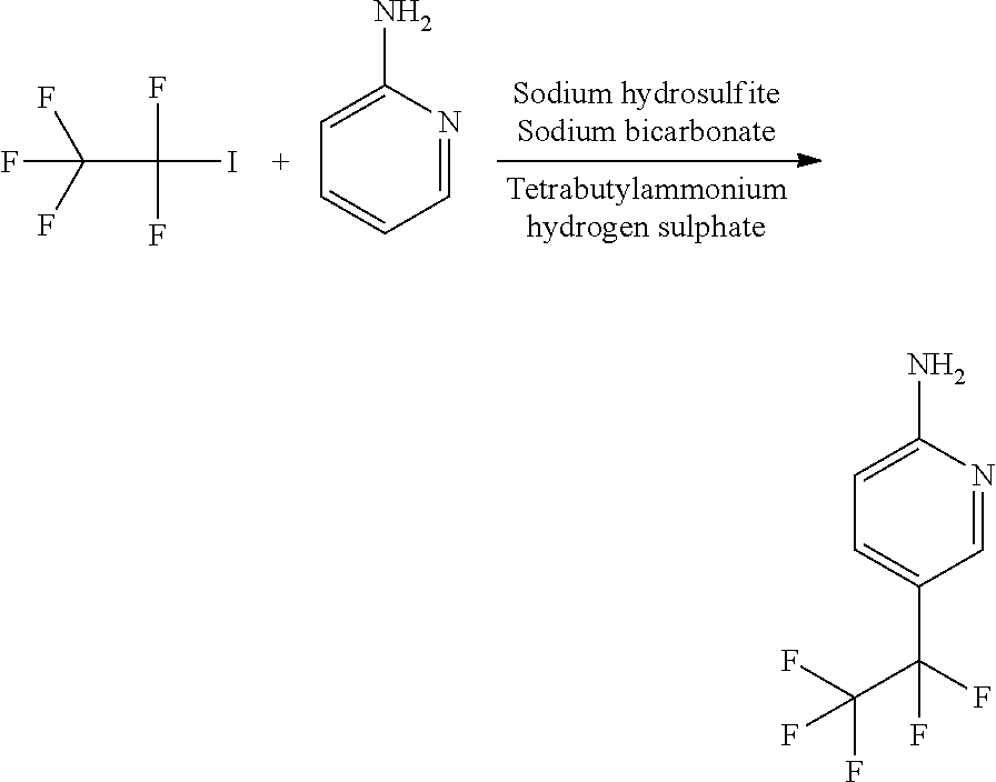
C(C(F)(F)F)(I)(F)F.C1(N)=CC=CC=N1.C1(N)=CC=C(C(F)(C(F)(F)F)F)C=N1
